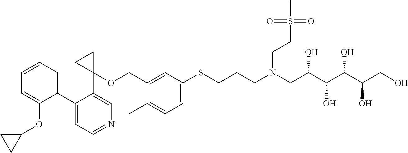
C1(C2=CC=NC=C2C2(OCC3=CC(SCCCN(CC(C(C(C(CO)O)O)O)O)CCS(C)(=O)=O)=CC=C3C)CC2)=CC=CC=C1OC1CC1
